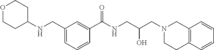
C1(CNC2CCOCC2)=CC=CC(C(NCC(CN2CCC3=C(C2)C=CC=C3)O)=O)=C1
